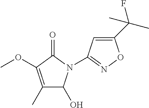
C1(C)=C(OC)C(=O)N(C2=NOC(C(C)(F)C)=C2)C1O
